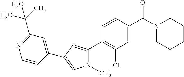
C1(C2=CN(C)C(C3=C(Cl)C=C(C(N4CCCCC4)=O)C=C3)=C2)=CC(C(C)(C)C)=NC=C1
